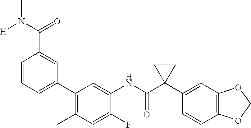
C1(NC(C2(C3=CC4=C(C=C3)OCO4)CC2)=O)=CC(C2=CC=CC(C(N([H])C)=O)=C2)=C(C)C=C1F
